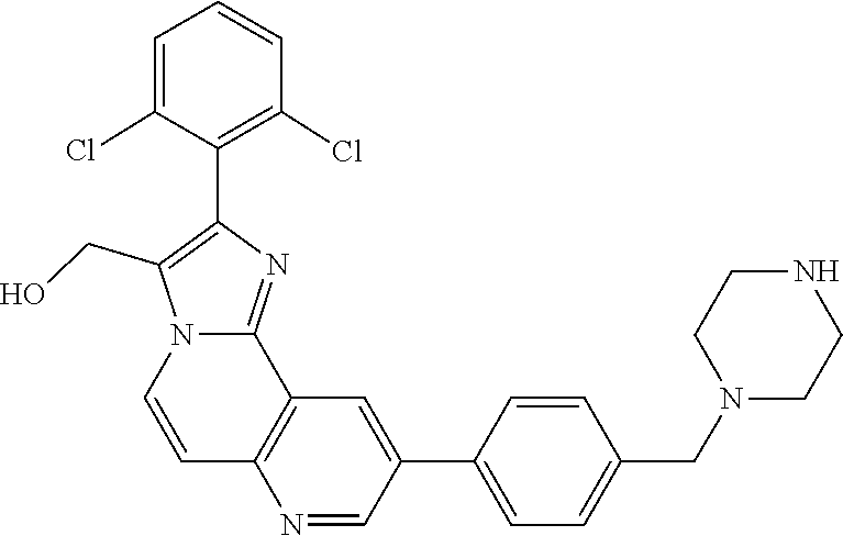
C1(C2=C(CO)N3C=CC4=C(C3=N2)C=C(C2=CC=C(CN3CCNCC3)C=C2)C=N4)=C(Cl)C=CC=C1Cl
